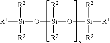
[R1][Si](O[Si](O[Si]([R1])([R2])[R3])([R2])[R3])([R2])[R3]
